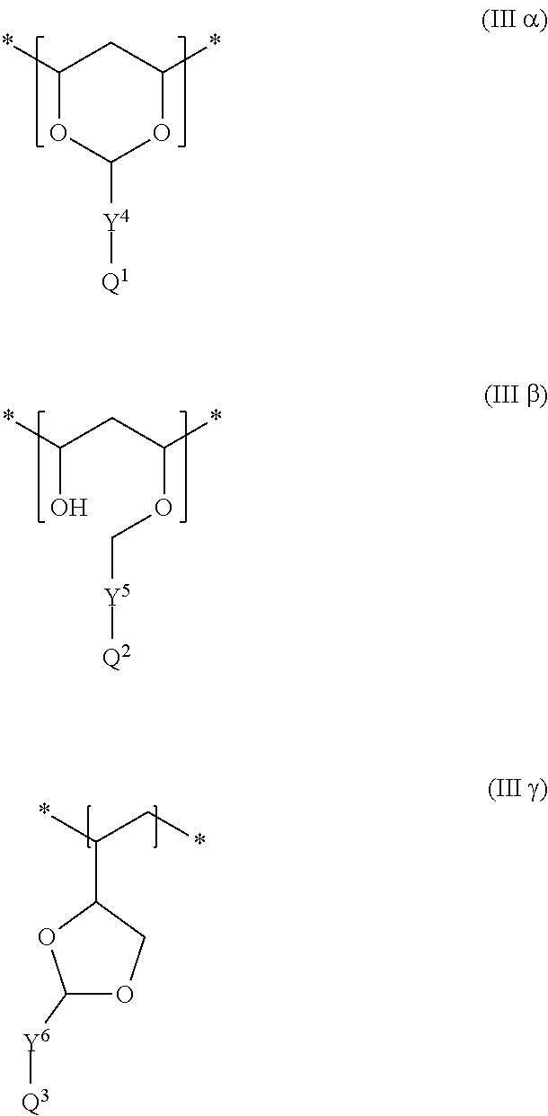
C1(*)OC([Y4][Q1])OC(*)C1.C(O)(CC(OC[Y5][Q2])*)*.C(C*)(*)C1OC([Y6][Q3])OC1
